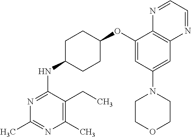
C1(OC2CCC(NC3=NC(C)=NC(C)=C3CC)CC2)=CC(N2CCOCC2)=CC2=C1N=CC=N2
